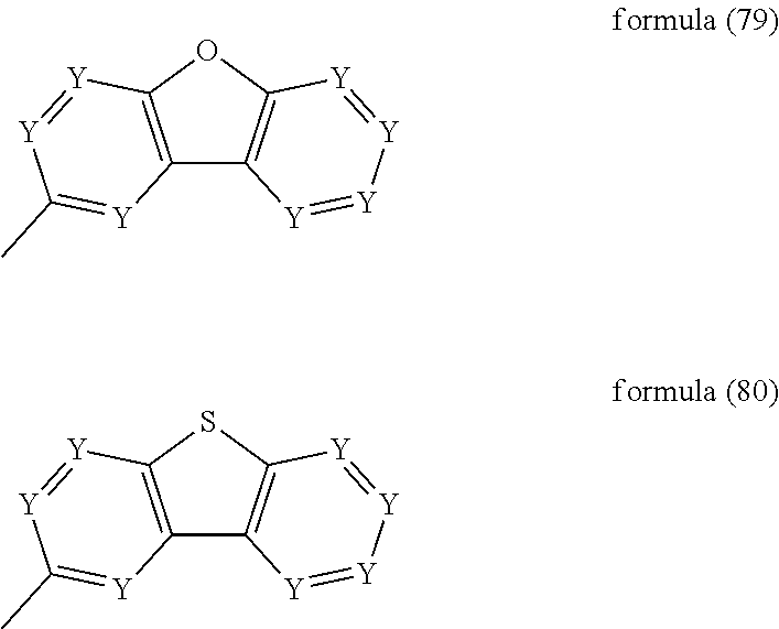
C12=C(OC3=C1[Y]=[Y][Y]=[Y]3)[Y]=[Y]C(C)=[Y]2.C12=C(SC3=C1[Y]=[Y][Y]=[Y]3)[Y]=[Y]C(C)=[Y]2
